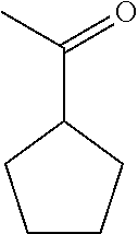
CC(=O)C1CCCC1
